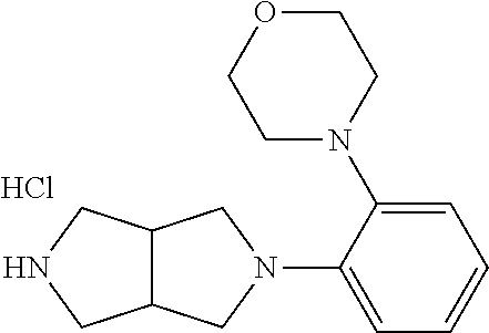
C12C(CN(C3=CC=CC=C3N3CCOCC3)C1)CNC2.Cl
